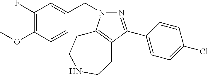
C1(C2=NN(CC3=CC(F)=C(OC)C=C3)C3=C2CCNCC3)=CC=C(Cl)C=C1
